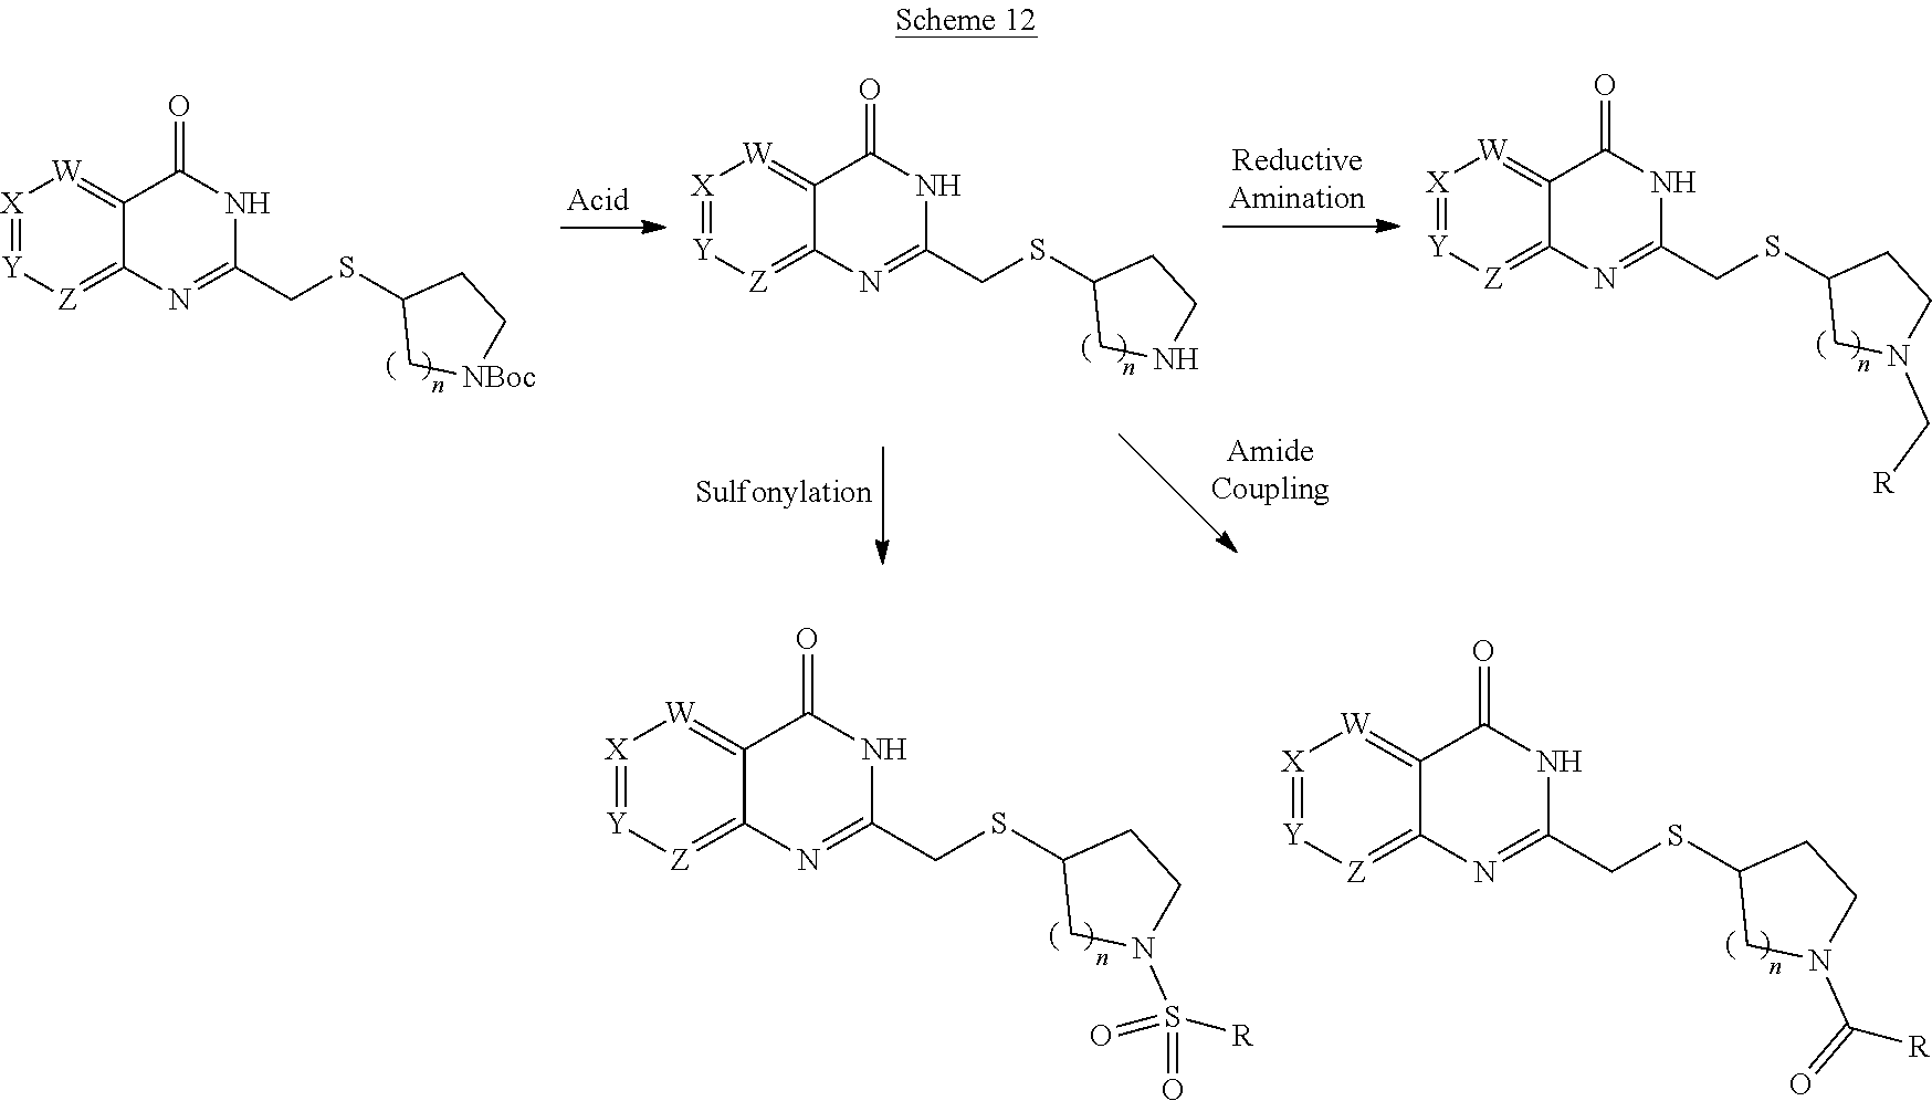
C1(SCC2=NC3=[Z][Y]=[X][W]=C3C(=O)N2)CN(C[R])CC1.C1(SCC2=NC3=[Z][Y]=[X][W]=C3C(=O)N2)C[NBoc]CC1.C1(SCC2=NC3=[Z][Y]=[X][W]=C3C(=O)N2)CNCC1.C1(SCC2=NC3=[Z][Y]=[X][W]=C3C(=O)N2)CN(S([R])(=O)=O)CC1.C1(SCC2=NC3=[Z][Y]=[X][W]=C3C(=O)N2)CN(C([R])=O)CC1
